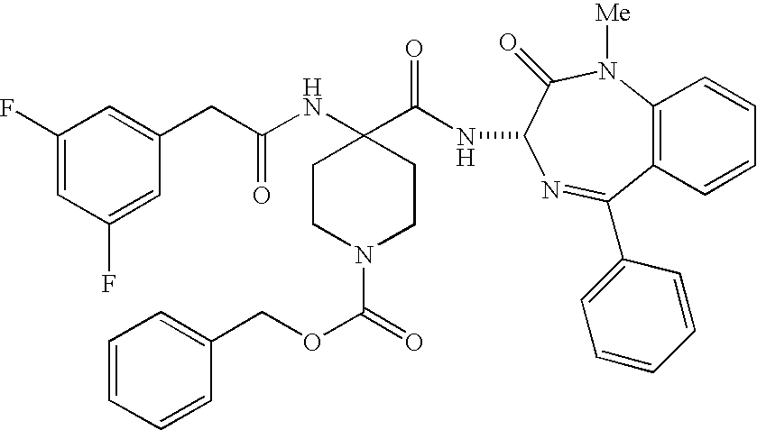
C(C(NC1(C(NC2C(=O)N([Me])C3=C(C(C4=CC=CC=C4)=N2)C=CC=C3)=O)CCN(C(=O)OCC2=CC=CC=C2)CC1)=O)C1=CC(F)=CC(F)=C1
